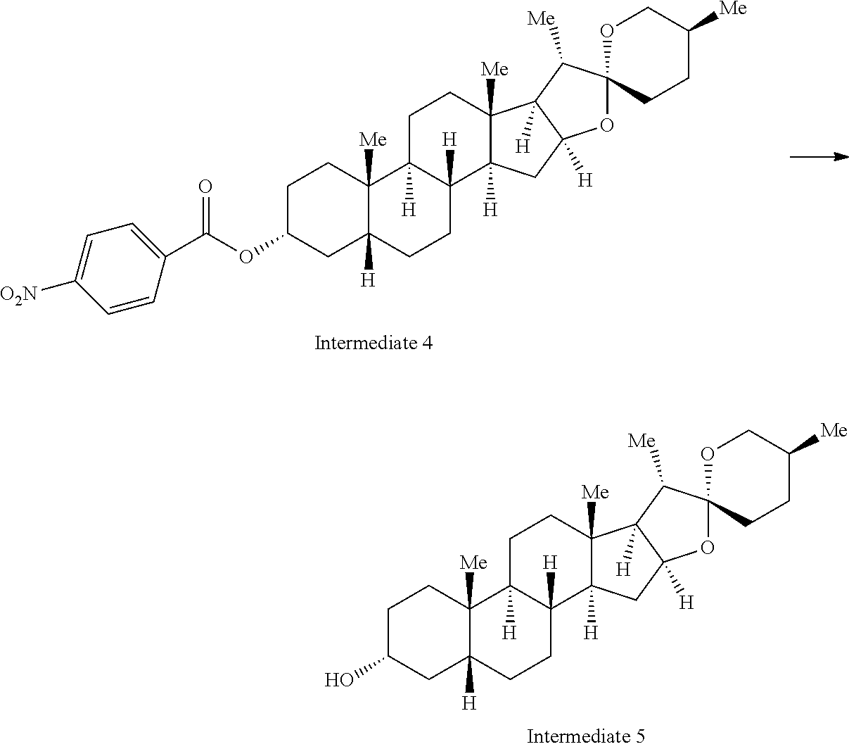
C1C(OC(C2=CC=C([O2N])C=C2)=O)CC2([H])C([Me])(C1)C1([H])C([H])(CC2)C2([H])C([Me])(CC1)C1([H])C([H])(C2)OC2(C1[Me])CCC([Me])CO2.C1C(O)CC2([H])C([Me])(C1)C1([H])C([H])(CC2)C2([H])C([Me])(CC1)C1([H])C([H])(C2)OC2(C1[Me])CCC([Me])CO2
